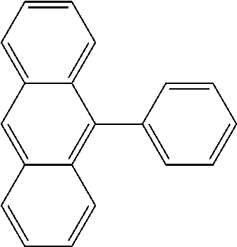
C1=CC=C2C(=C1)C(C1=CC=CC=C1)=C1C(=C2)C=CC=C1
